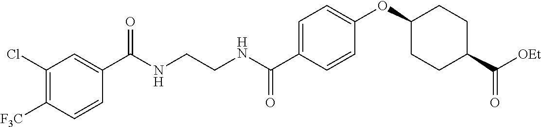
C1=C(C(NCCNC(C2=CC(Cl)=C([F3C])C=C2)=O)=O)C=CC(OC2CCC(C(=O)[OEt])CC2)=C1
